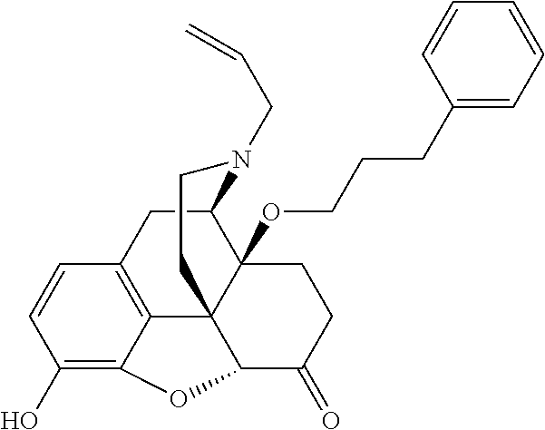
C1(O)=C2C3=C(C=C1)CC1C4(OCCCC5=CC=CC=C5)C3(C(C(=O)CC4)O2)CCN1CC=C
